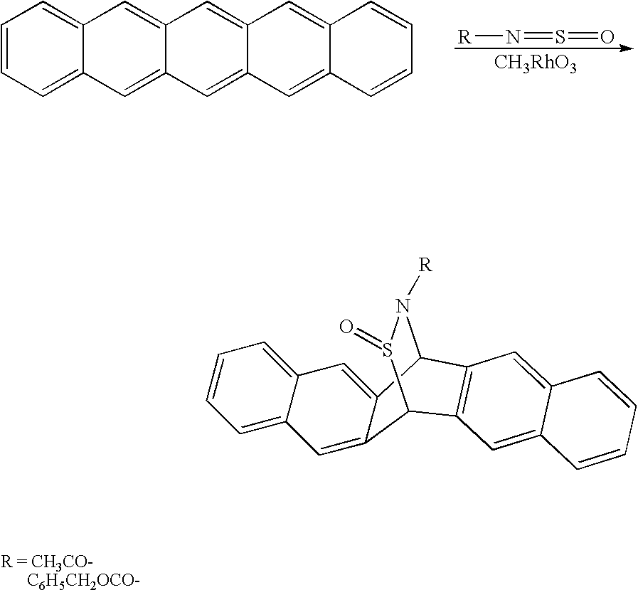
C1=CC=C2C(=C1)C=C1C(=C2)C=C2C(=C1)C=C1C(=C2)C=CC=C1.[CH3RhO3].[R]N=S=O.C1=CC=C2C(=C1)C=C1C(=C2)C2S(=O)N([R])C1C1=C2C=C2C(=C1)C=CC=C2
